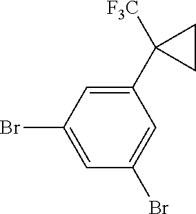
C1(C2([F3C])CC2)=CC(Br)=CC(Br)=C1
